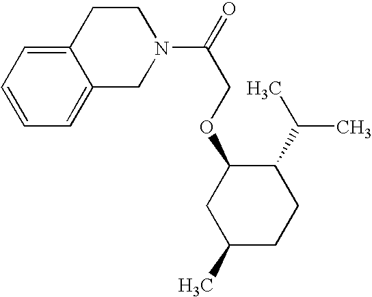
O(C1CC(C)CCC1C(C)C)CC(N1CCC2=CC=CC=C2C1)=O
